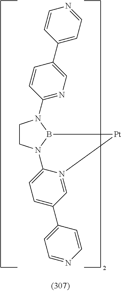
C1CN2B(N1C1=NC=C(C3=CC=NC=C3)C=C1)[Pt]N1=CC(C3=CC=NC=C3)=CC=C21
